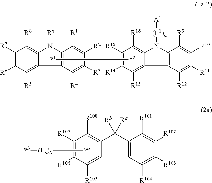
C1([R102])=C([R101])C2=C(C([R104])=C1[R103])C1=C([R105])C([R106])=C([R107])C([R108])=C1C2([Ra])[Rb].[*a][(La)S][*b].C1([R7])=C([R6])C([R5])=C2C(=C1[R8])N([Rx])C1=C2C([R4])=C([R3])C([R2])=C1[R1].[*1][*2].C1([R15])=C([R14])C([R13])=C2C(=C1[R16])N([(L1)a][A1])C1=C2C([R12])=C([R11])C([R10])=C1[R9]
